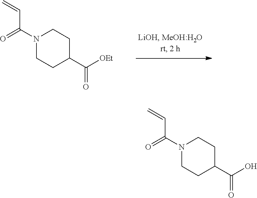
N1(C(=O)C=C)CCC(C([OEt])=O)CC1.N1(C(=O)C=C)CCC(C(O)=O)CC1
